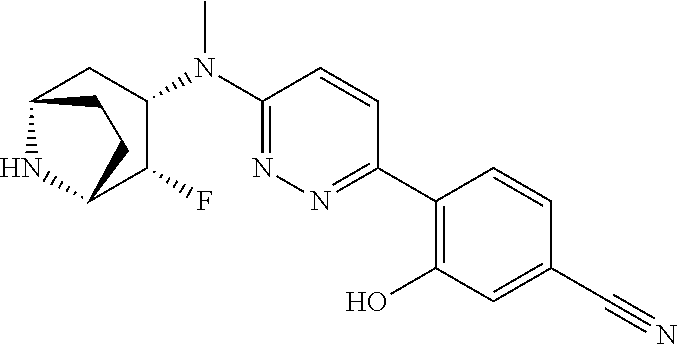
C1(C2=NN=C(N(C3CC4NC(C3F)CC4)C)C=C2)=C(O)C=C(C#N)C=C1
